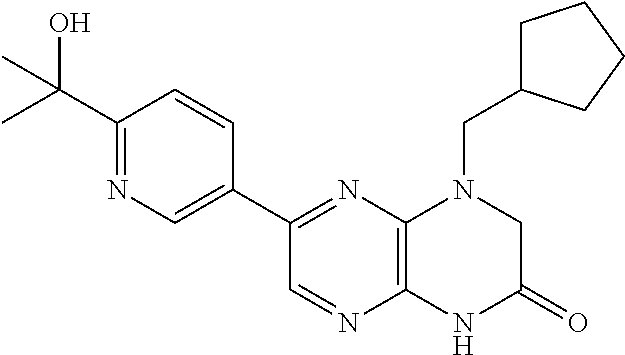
C1(C2=NC3=C(N=C2)NC(=O)CN3CC2CCCC2)=CN=C(C(O)(C)C)C=C1
